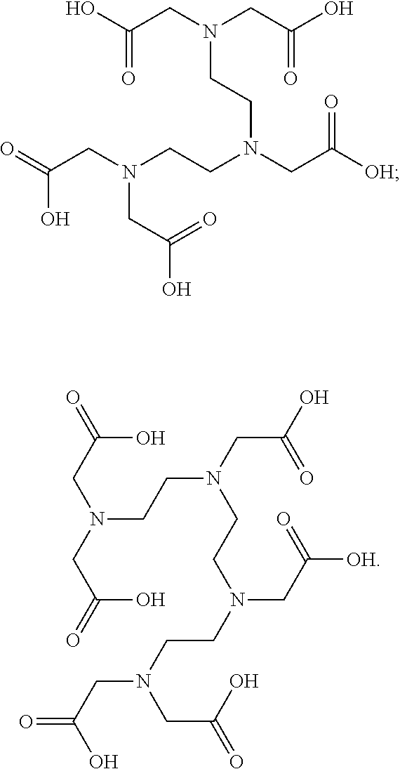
OC(CN(CC(O)=O)CCN(CC([OH])=O)CCN(CC(=O)O)CC(O)=O)=O.O=C(CN(CC(=O)O)CCN(CC(O)=O)CCN(CCN(CC(=O)O)CC(=O)O)CC([OH])=O)O
